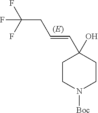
C1CN([Boc])CCC1(C=CCC(F)(F)F)O
